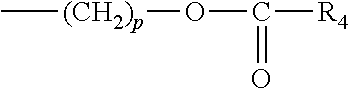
C[(CH2)p]OC([R4])=O
